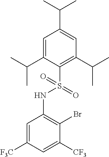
C1=C(C(C)C)C(S(NC2=C(Br)C([CF3])=CC([F3C])=C2)(=O)=O)=C(C(C)C)C=C1C(C)C
